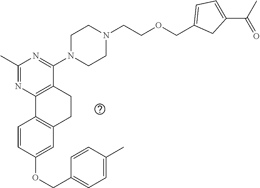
C1(OCC2=CC=C(C)C=C2)=CC2=C(C=C1)C1=C(CC2)C(N2CCN(CCOCC3=CC=C(C(C)=O)C3)CC2)=NC(C)=N1
